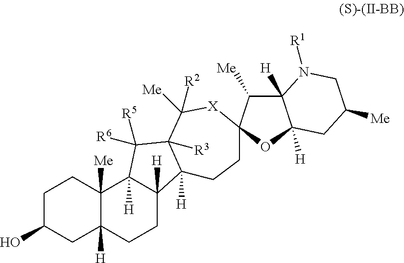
C1C(O)CC2([H])C([Me])(C1)C1([H])C([H])(CC2)C2([H])C([R3])(C1([R5])[R6])C([Me])([R2])[X]C1(CC2)C([Me])C2([H])C([H])(O1)CC([Me])CN2[R1]
